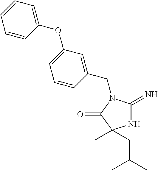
N1C(=N)N(CC2=CC(OC3=CC=CC=C3)=CC=C2)C(=O)C1(C)CC(C)C
